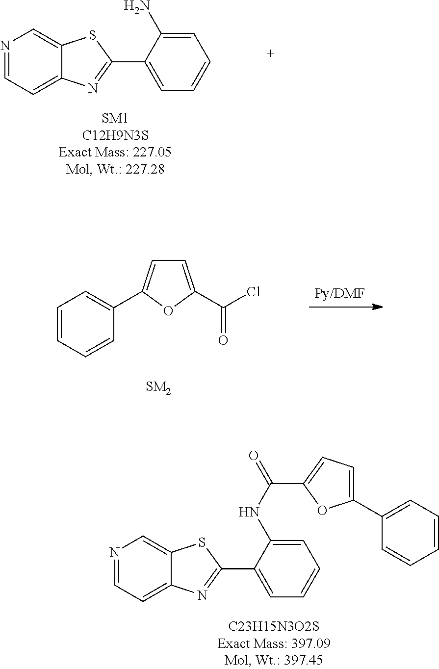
N1=CC=C2C(=C1)SC(C1=CC=CC=C1N)=N2.C1=CC=CC(C2=CC=C(C(Cl)=O)O2)=C1.N1=CC=C2C(=C1)SC(C1=CC=CC=C1NC(=O)C1=CC=C(C3=CC=CC=C3)O1)=N2
